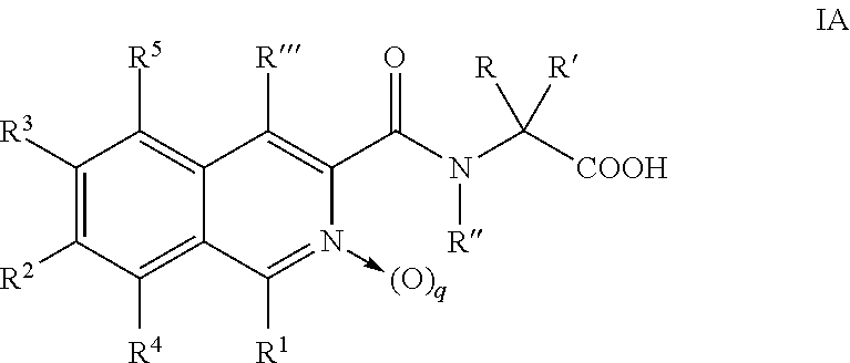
C1([R3])=C([R2])C([R4])=C2C(=C1[R5])C([R])=C(C(N(C([COOH])([R])[R])[R])=O)N(->[(O)q])=C2[R1]
